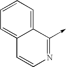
C1=CC=C2C(=C1)C=CN=C2->C
